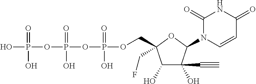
C1(O)C(O)(C#C)C(N2C=CC(=O)NC2=O)OC1(COP(OP(OP(O)(=O)O)(=O)O)(=O)O)CF
